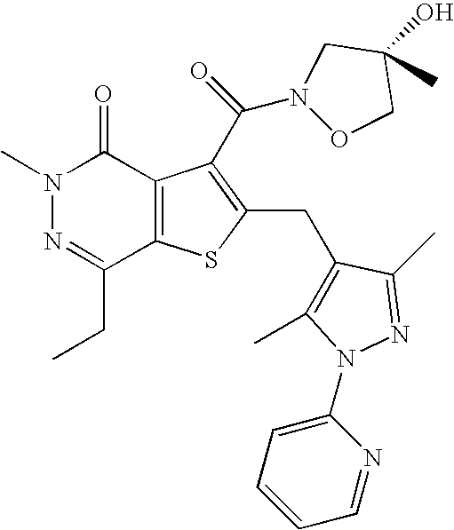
N1(C)N=C(CC)C2=C(C1=O)C(C(N1OCC(O)(C)C1)=O)=C(CC1=C(C)N(C3=CC=CC=N3)N=C1C)S2
